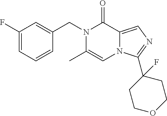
C1(F)=CC=CC(CN2C(C)=CN3C(=CN=C3C3(F)CCOCC3)C2=O)=C1
